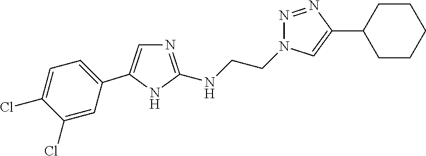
N1=C(NCCN2N=NC(C3CCCCC3)=C2)NC(C2=CC=C(Cl)C(Cl)=C2)=C1
